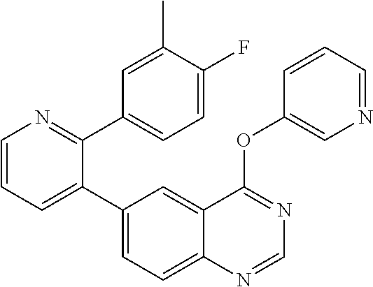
C1=CN=C(C2=CC=C(F)C(C)=C2)C(C2=CC=C3C(=C2)C(OC2=CN=CC=C2)=NC=N3)=C1
